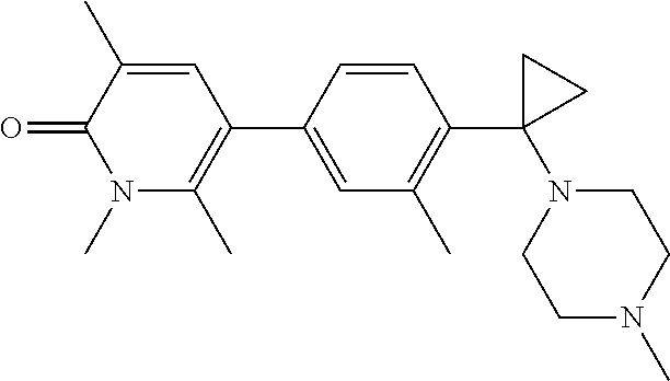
O=C1C(C)=CC(C2=CC(C)=C(C3(N4CCN(C)CC4)CC3)C=C2)=C(C)N1C
